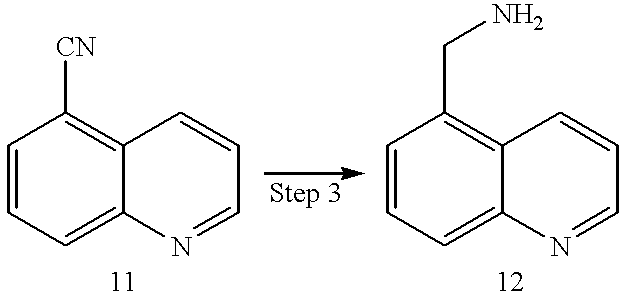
C1=CC=C2C(=C1[CN])C=CC=N2.C1=CC=C2C(=C1CN)C=CC=N2
